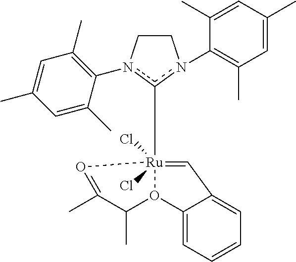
C1Cn(C2=C(C)C=C(C)C=C2C)c([Ru]23(Cl)(Cl)=CC4=CC=CC=C4O2C(C)C(C)=O3)n1C1=C(C)C=C(C)C=C1C
